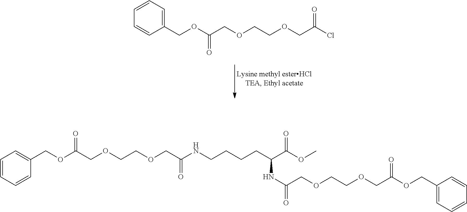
C1=CC=C(COC(COCCOCC(Cl)=O)=O)C=C1.C1=CC=CC(COC(COCCOCC(NCCCCC(C(OC)=O)NC(=O)COCCOCC(OCC2=CC=CC=C2)=O)=O)=O)=C1
